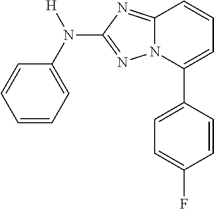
C1=CC=C(N(C2=NN3C(=N2)C=CC=C3C2=CC=C(F)C=C2)[H])C=C1
